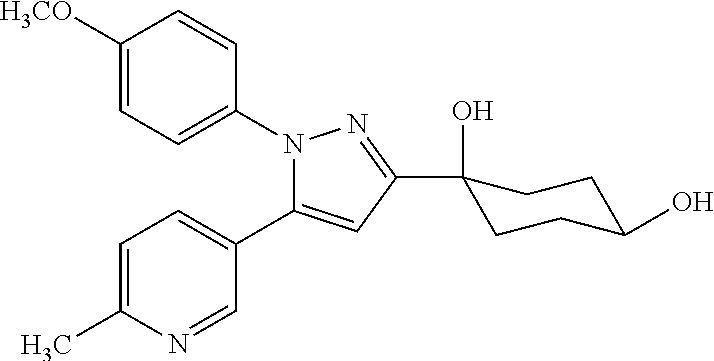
N1(C2=CC=C([H3CO])C=C2)C(C2=CC=C(C)N=C2)=CC(C2(O)CCC(O)CC2)=N1
